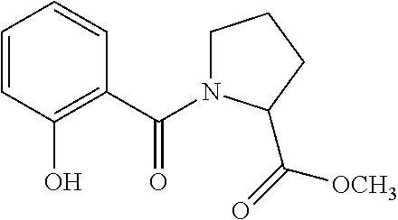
C1=CC(O)=C(C(=O)N2CCCC2C(=O)[OCH3])C=C1
